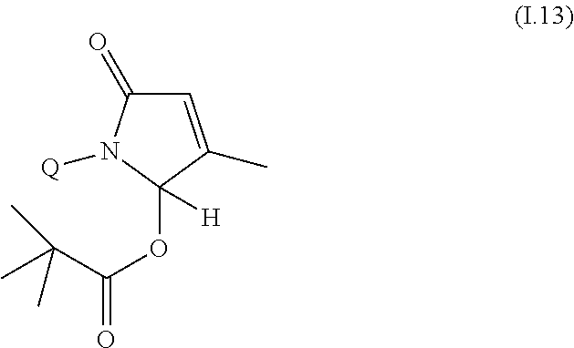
C1=C(C)C(OC(=O)C(C)(C)C)([H])N([Q])C1=O
